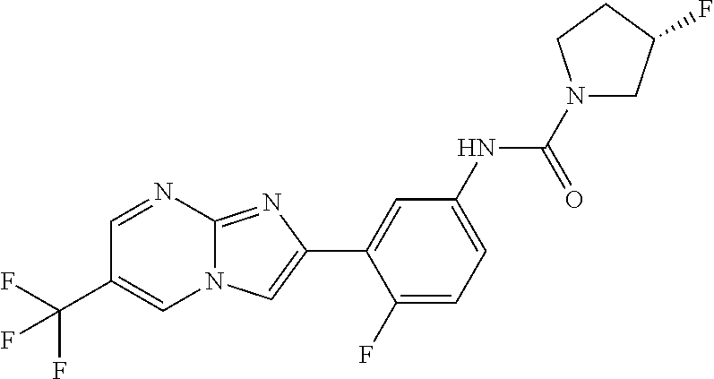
C1=NC2=NC(C3=CC(NC(N4CC(F)CC4)=O)=CC=C3F)=CN2C=C1C(F)(F)F
